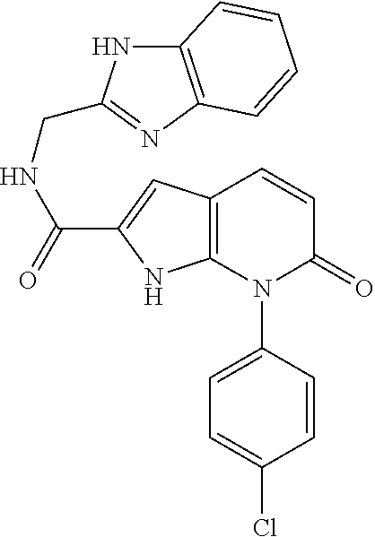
C1=CC(N2C(=O)C=CC3=C2NC(C(=O)NCC2=NC4=C(N2)C=CC=C4)=C3)=CC=C1Cl
